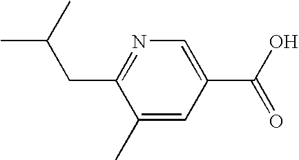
C1(CC(C)C)=NC=C(C(=O)O)C=C1C
